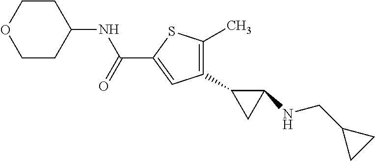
C1(C2CC2NCC2CC2)=C(C)SC(C(NC2CCOCC2)=O)=C1
